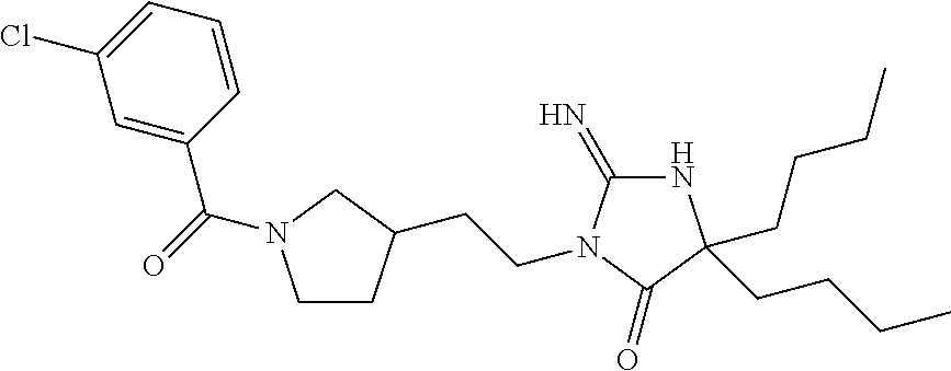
N1C(=N)N(CCC2CCN(C(C3=CC(Cl)=CC=C3)=O)C2)C(=O)C1(CCCC)CCCC
